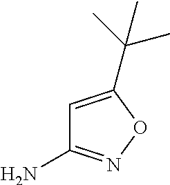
NC1=NOC(C(C)(C)C)=C1
